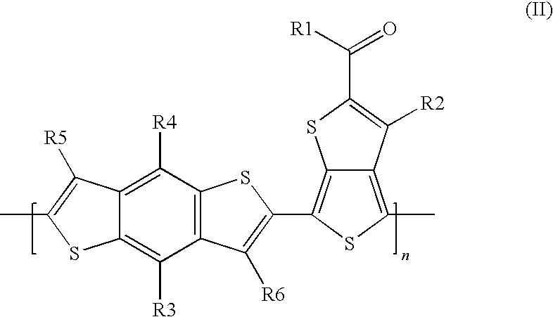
C12=C(C)SC(C3=C([R6])C4=C(S3)C([R4])=C3C(=C4[R3])SC(C)=C3[R5])=C1SC(C([R1])=O)=C2[R2]
